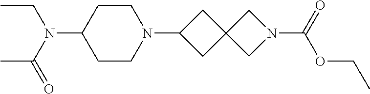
C1CN(C2CC3(C2)CN(C(=O)OCC)C3)CCC1N(C(=O)C)CC
